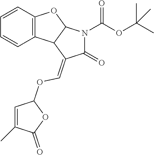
C12=C(C=CC=C1)OC1C2C(=COC2C=C(C)C(=O)O2)C(=O)N1C(OC(C)(C)C)=O
